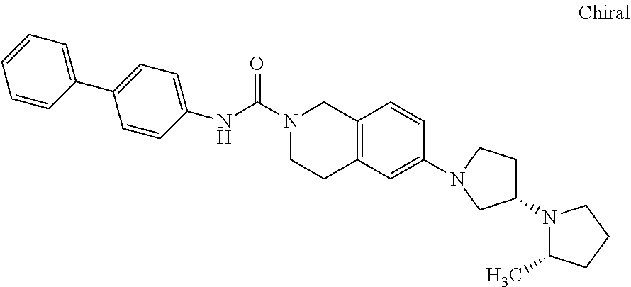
N(C(N1CCC2=C(C1)C=CC(N1CCC(N3C(C)CCC3)C1)=C2)=O)C1=CC=C(C2=CC=CC=C2)C=C1
